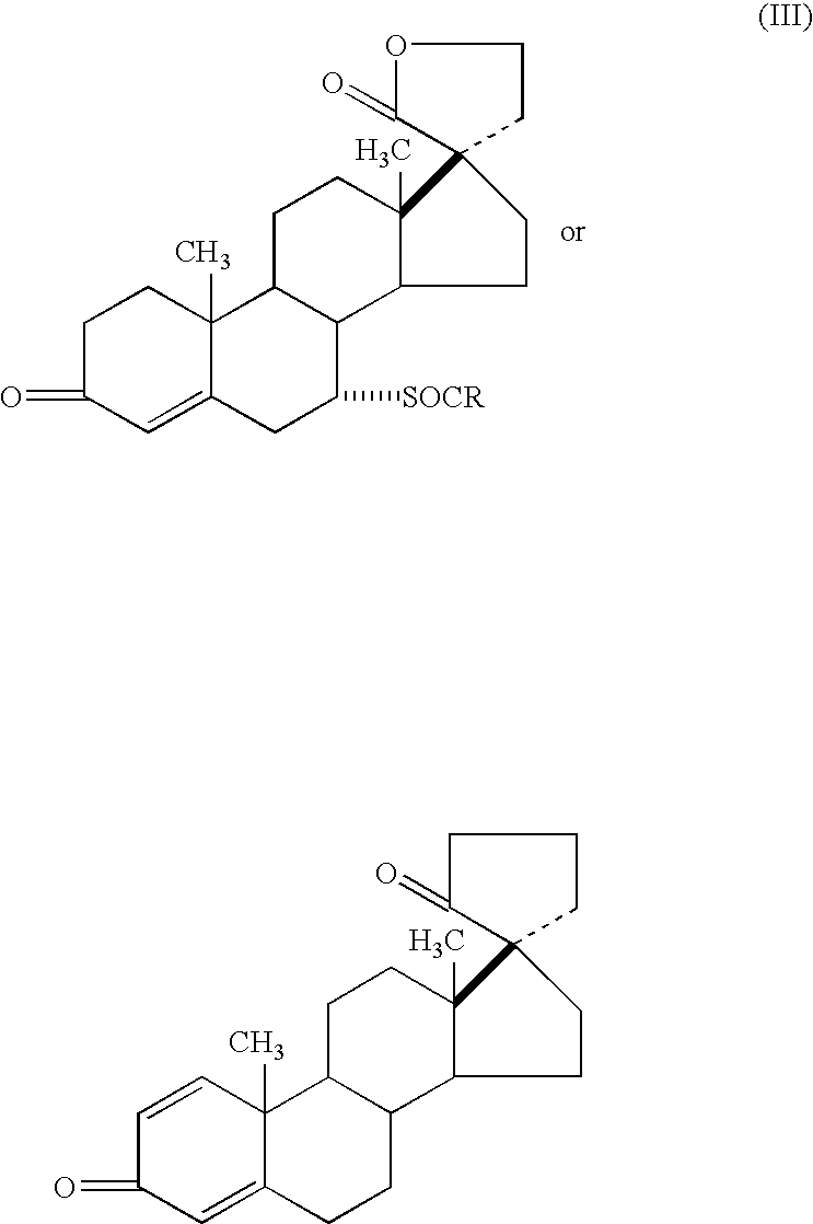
C1CC2(C3(C)C1C1C(CC3)C3(C)C(=CC(=O)CC3)CC1[SOCR])C(=O)OCC2.C1CC2(C3(C)C1C1C(CC3)C3(C)C(=CC(=O)C=C3)CC1)C(=O)CCC2
